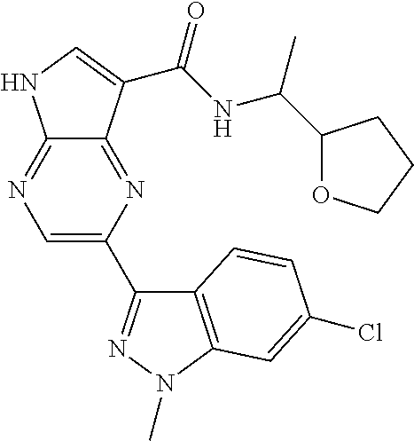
C12=NC=C(C3=NN(C)C4=C3C=CC(Cl)=C4)N=C1C(C(NC(C)C1OCCC1)=O)=CN2
